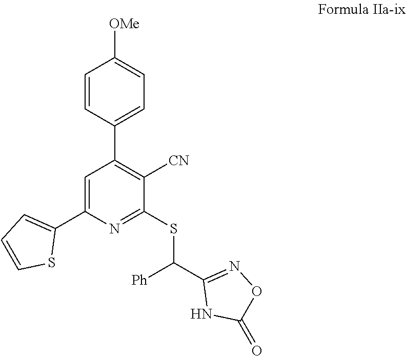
C1=CC(C2=C([CN])C(SC(C3=NOC(=O)N3)[Ph])=NC(C3=CC=CS3)=C2)=CC=C1[OMe]
